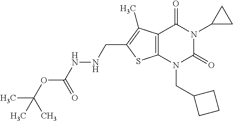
C12=C(N(CC3CCC3)C(=O)N(C3CC3)C1=O)SC(CNNC(OC(C)(C)C)=O)=C2C
